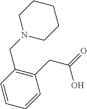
C1(CC(O)=O)=C(CN2CCCCC2)C=CC=C1
